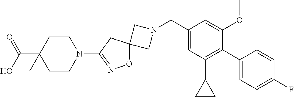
C1N(CC2=CC(C3CC3)=C(C3=CC=C(F)C=C3)C(OC)=C2)CC12ON=C(N1CCC(C(=O)O)(C)CC1)C2
